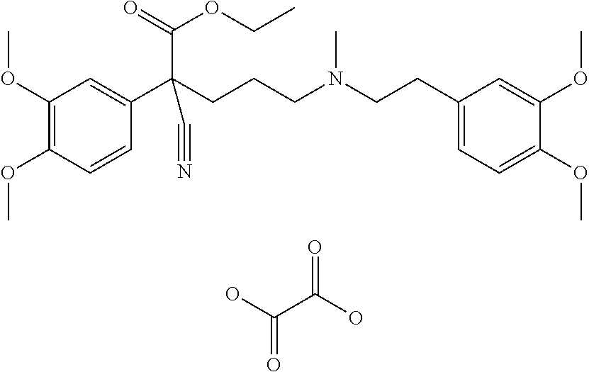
C1(OC)=C(OC)C=CC(C(CCCN(CCC2=CC=C(OC)C(OC)=C2)C)(C(=O)OCC)C#N)=C1.OC(C(O)=O)=O
